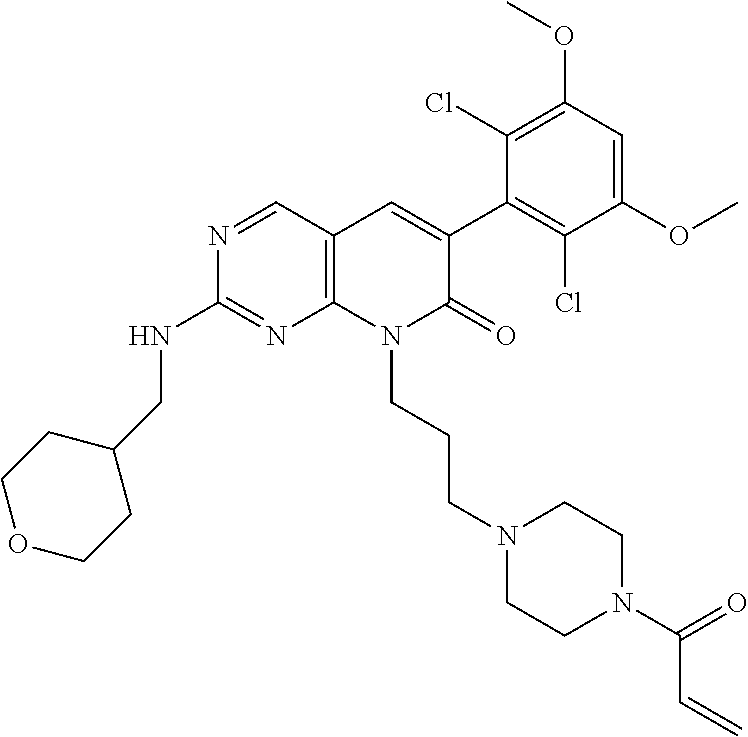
C1(NCC2CCOCC2)=NC2=C(C=C(C3=C(Cl)C(OC)=CC(OC)=C3Cl)C(=O)N2CCCN2CCN(C(C=C)=O)CC2)C=N1
